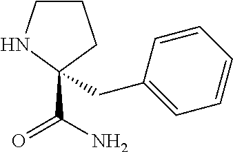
C1CNC(CC2=CC=CC=C2)(C(N)=O)C1
